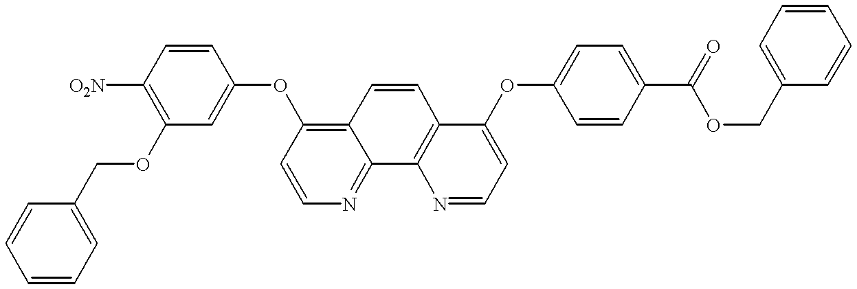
C1=CC=C(COC2=C([O2N])C=CC(OC3=C4C(=NC=C3)C3=C(C=C4)C(OC4=CC=C(C(OCC5=CC=CC=C5)=O)C=C4)=CC=N3)=C2)C=C1
